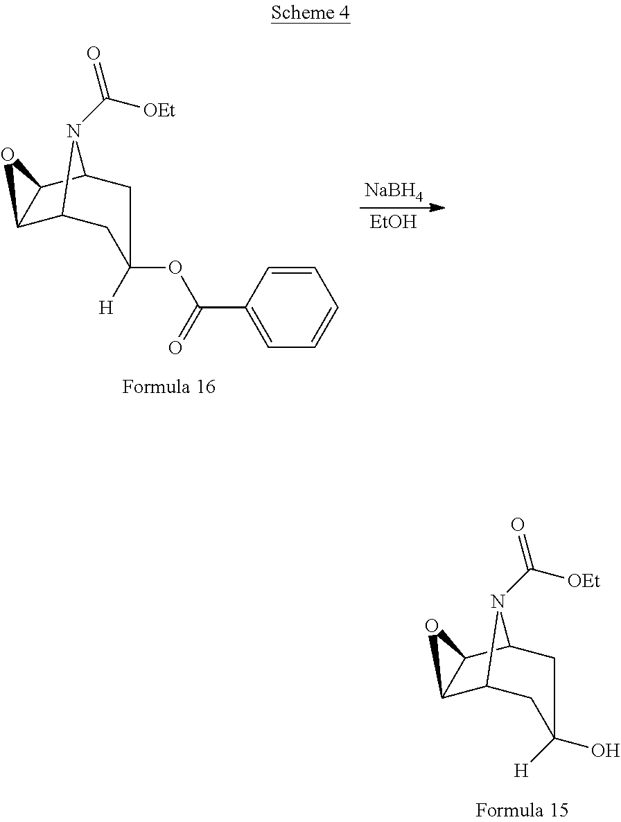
C12C3CC(OC(=O)C4=CC=CC=C4)([H])CC(C1O2)N3C([OEt])=O.[NaBH4].[EtOH].C12C3CC(O)([H])CC(C1O2)N3C([OEt])=O
